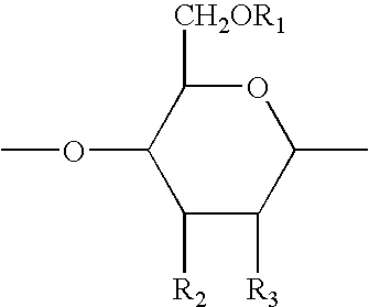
COC1C([R2])C([R3])C(C)OC1[CH2OR1]
